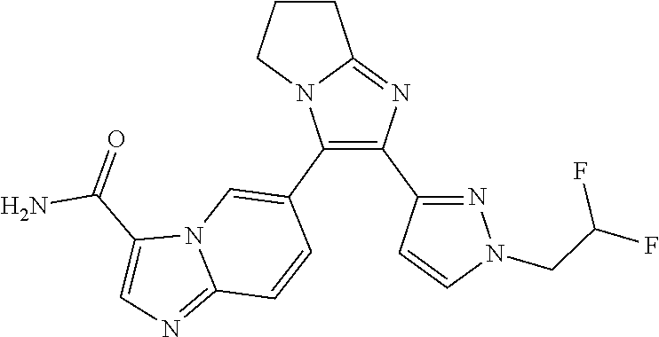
C12=NC(C3=NN(CC(F)F)C=C3)=C(C3=CN4C(=NC=C4C(=O)N)C=C3)N1CCC2
